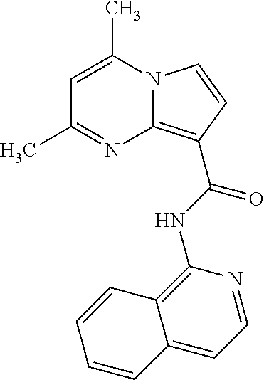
C1=C(C)N2C(=C(C(NC3=C4C(=CC=N3)C=CC=C4)=O)C=C2)N=C1C
